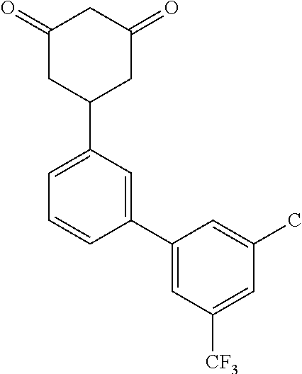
C1(=O)CC(C2=CC=CC(C3=CC([CF3])=CC(C)=C3)=C2)CC(=O)C1
